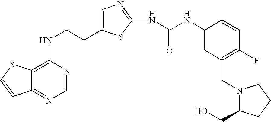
C(CNC1=C2C(=NC=N1)C=CS2)C1=CN=C(NC(=O)NC2=CC(CN3C(CO)CCC3)=C(F)C=C2)S1
